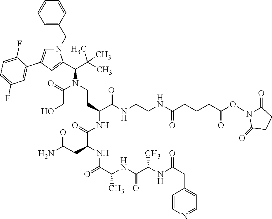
N1(CC2=CC=CC=C2)C=C(C2=CC(F)=CC=C2F)C=C1C(C(C)(C)C)N(CCC(C(NCCNC(CCCC(ON1C(=O)CCC1=O)=O)=O)=O)NC(C(NC(C(NC(C(NC(CC1=CC=NC=C1)=O)C)=O)C)=O)CC(N)=O)=O)C(=O)CO
